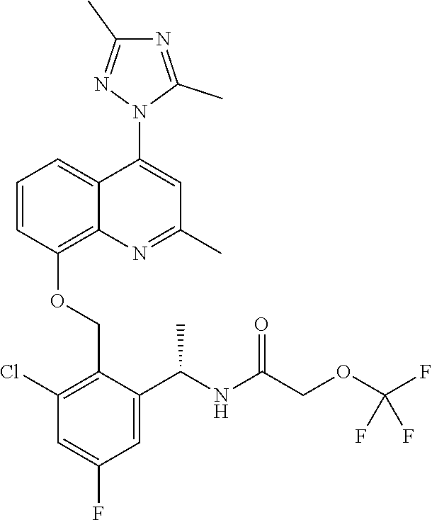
C1=CC(OCC2=C(Cl)C=C(F)C=C2C(NC(COC(F)(F)F)=O)C)=C2C(=C1)C(N1C(C)=NC(C)=N1)=CC(C)=N2
